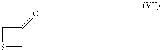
C1SCC1=O
